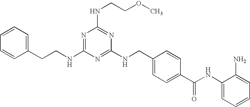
C1(CCNC2=NC(NCCOC)=NC(NCC3=CC=C(C(NC4=CC=CC=C4N)=O)C=C3)=N2)=CC=CC=C1
